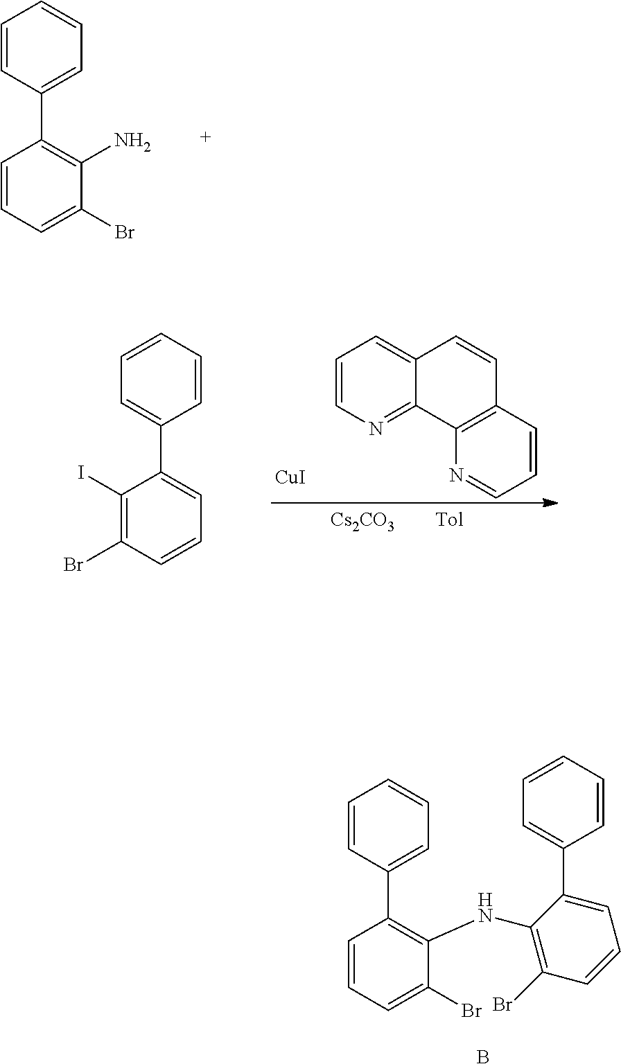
B.C1=CC(C2=C(NC3=C(Br)C=CC=C3C3=CC=CC=C3)C(Br)=CC=C2)=CC=C1.C1=CC(C2=C(N)C(Br)=CC=C2)=CC=C1.C1=CN=C2C(=C1)C=CC1=C2N=CC=C1.[CuI].C1=CC=CC(C2=CC=CC(Br)=C2I)=C1
